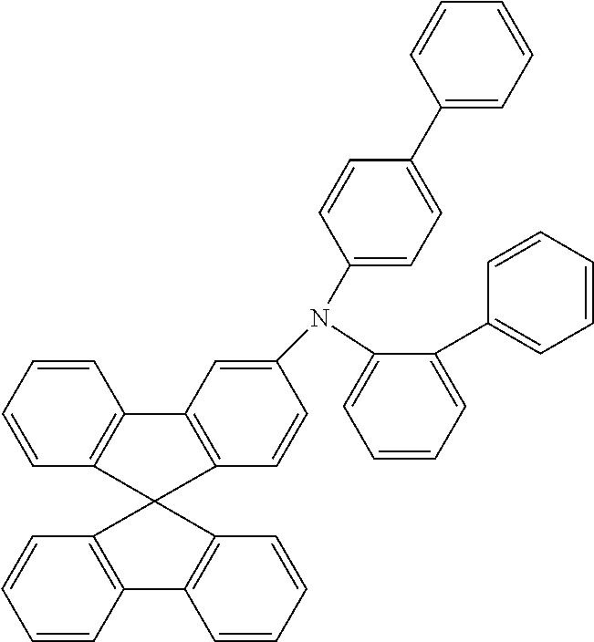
C1=CC=C(N(C2=CC=C(C3=CC=CC=C3)C=C2)C2=CC3=C(C=C2)C2(C4=C3C=CC=C4)C3=C(C=CC=C3)C3=C2C=CC=C3)C(C2=CC=CC=C2)=C1
